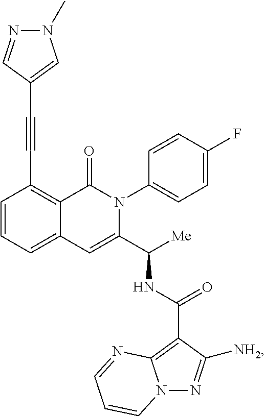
C1(C#CC2=CN(C)N=C2)=C2C(=CC=C1)C=C(C([Me])NC(C1=C3N(N=C1[NH2])C=CC=N3)=O)N(C1=CC=C(F)C=C1)C2=O
